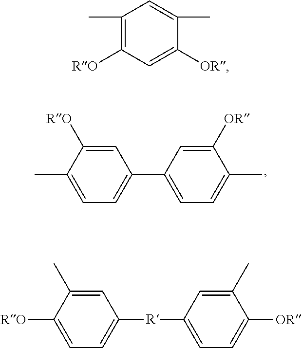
C1=C(C)C([RO])=CC(C2=CC=C(C)C([OR])=C2)=C1.C1(C)=C([RO])C=C([OR])C(C)=C1.C1=C([RO])C(C)=CC([R]C2=CC=C([OR])C(C)=C2)=C1
